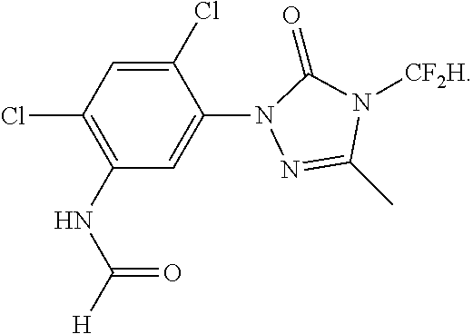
C1(Cl)=CC(Cl)=C(NC([H])=O)C=C1N1N=C(C)N([CF2H])C1=O
